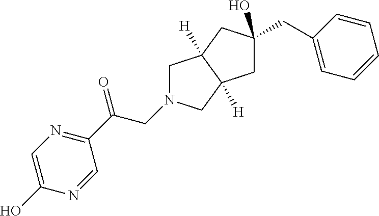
C1N(CC(C2=NC=C(O)N=C2)=O)CC2([H])C1([H])CC(O)(CC1=CC=CC=C1)C2
